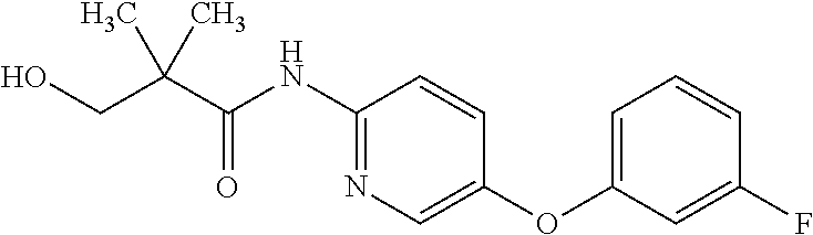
C(C(NC1=NC=C(OC2=CC=CC(F)=C2)C=C1)=O)(C)(CO)C
